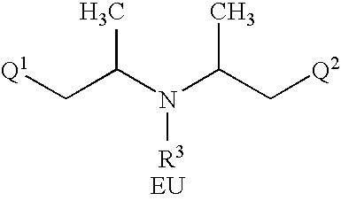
C(C(N(C(C[Q2])C)[R3])C)[Q1].[EU]
